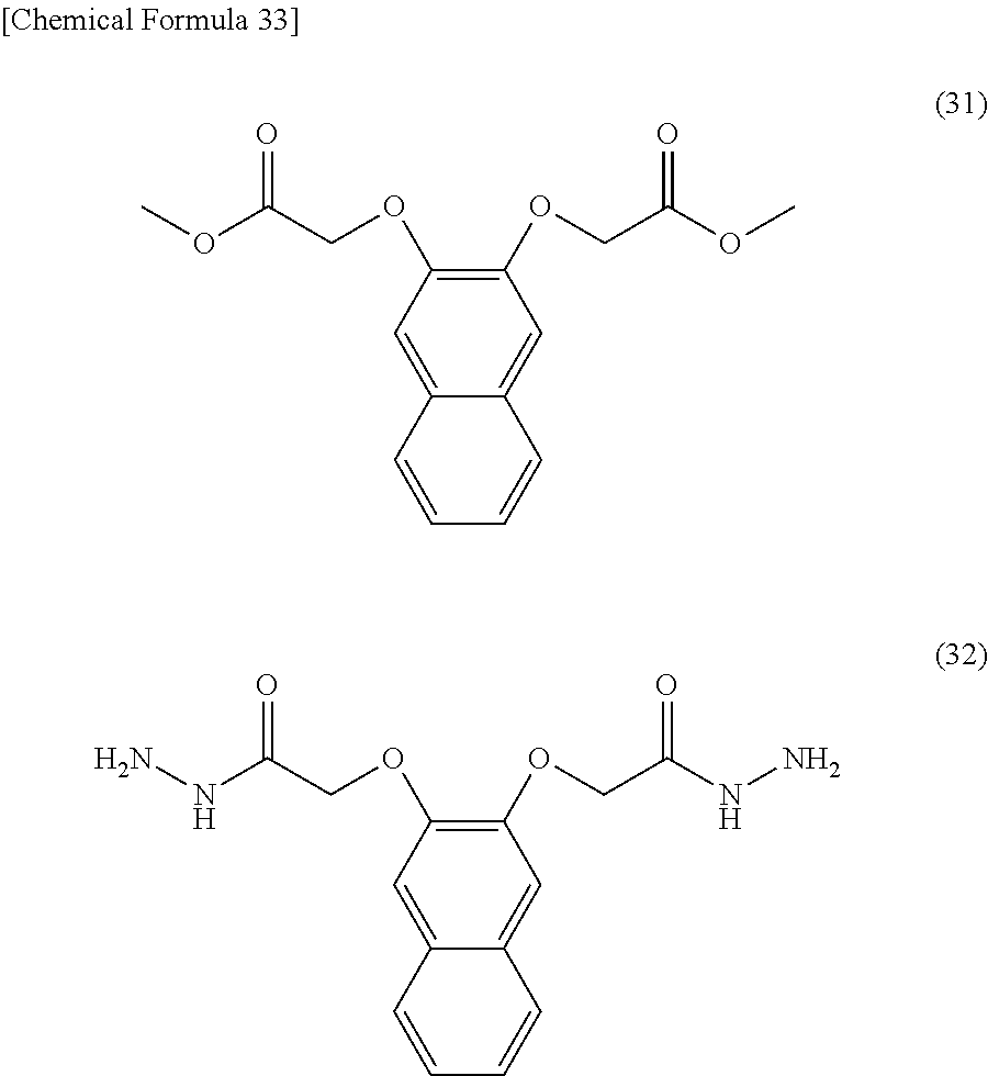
C1(OCC(=O)OC)=C(OCC(OC)=O)C=C2C(=C1)C=CC=C2.C1(OCC(=O)NN)=C(OCC(NN)=O)C=C2C(=C1)C=CC=C2
